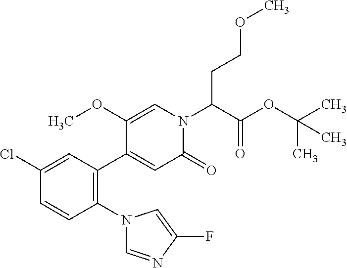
C1(Cl)=CC(C2=CC(=O)N(C(C(OC(C)(C)C)=O)CCOC)C=C2OC)=C(N2C=NC(F)=C2)C=C1
